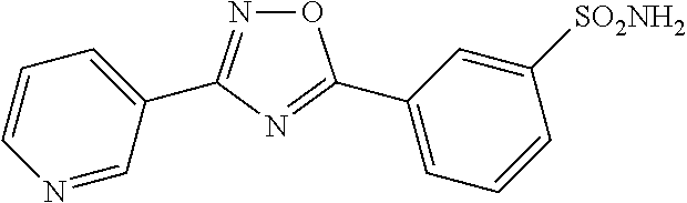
O1N=C(C2=CC=CN=C2)N=C1C1=CC=CC([SO2NH2])=C1
